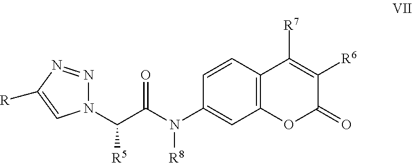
N1(C(C(N(C2=CC3=C(C=C2)C([R7])=C([R6])C(=O)O3)[R8])=O)[R5])N=NC([R])=C1
